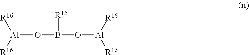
[Al](OB(O[Al]([R16])[R16])[R15])([R16])[R16]
